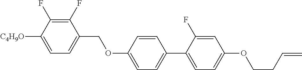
C1(F)=C(F)C([C4H9O])=CC=C1COC1=CC=C(C2=CC=C(OCCC=C)C=C2F)C=C1
